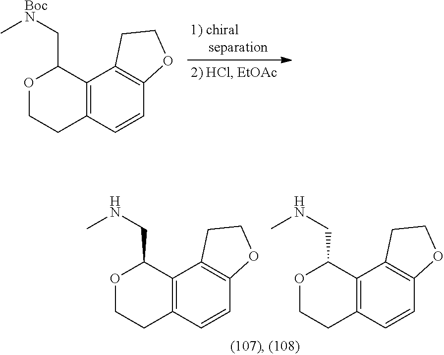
C12=C(C=CC3=C1CCO3)CCOC2C[BocN]C.C12=C(C=CC3=C1CCO3)CCOC2CNC.C12=C(C=CC3=C1CCO3)CCOC2CNC
